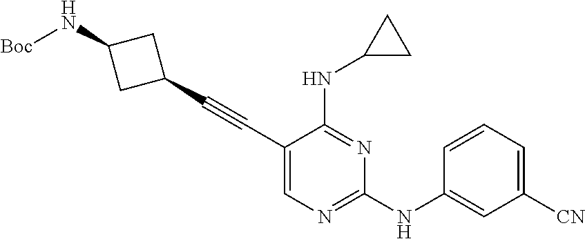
C1(C#CC2=CN=C(NC3=CC([CN])=CC=C3)N=C2NC2CC2)CC(N[Boc])C1
